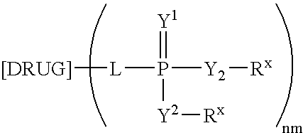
[[DRUG]][L]P([Y2][Rx])(=[Y1])[Y2][Rx]
